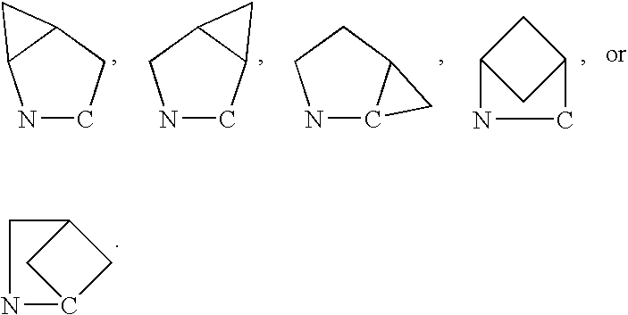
N1CCC2C1C2.N1CC2C(C1)C2.N1C2C(CC1)C2.C1C2CC1CN2.C12CC(C1)CN2
